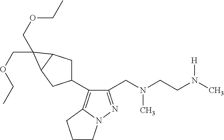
C1(CN(CCN(C)[H])C)=NN2C(=C1C1CC3C(C1)C3(COCC)COCC)CCC2
